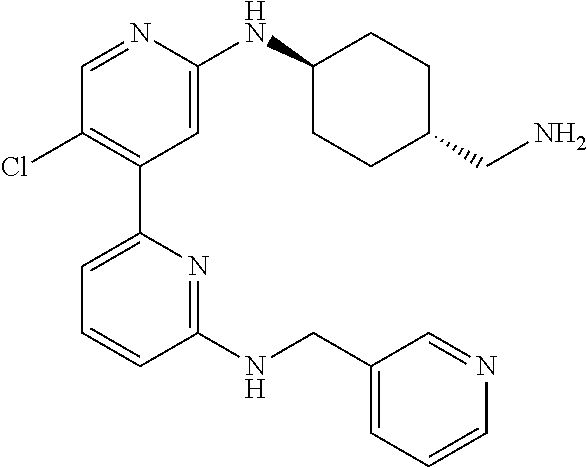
C1=NC(NC2CCC(CN)CC2)=CC(C2=CC=CC(NCC3=CC=CN=C3)=N2)=C1Cl
